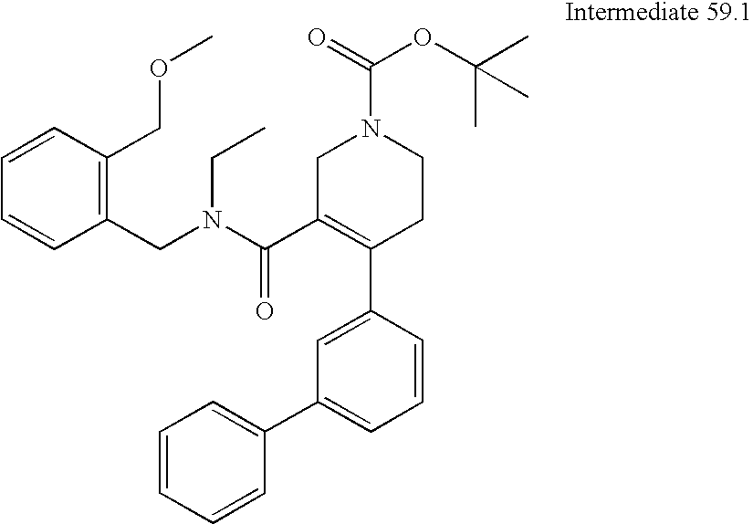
C1=CC(COC)=C(CN(CC)C(C2=C(C3=CC(C4=CC=CC=C4)=CC=C3)CCN(C(=O)OC(C)(C)C)C2)=O)C=C1
